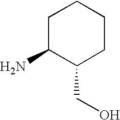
C1C(N)C(CO)CCC1
